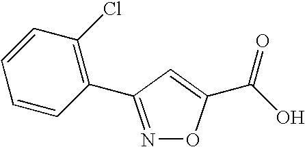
N1=C(C2=C(Cl)C=CC=C2)C=C(C(O)=O)O1
